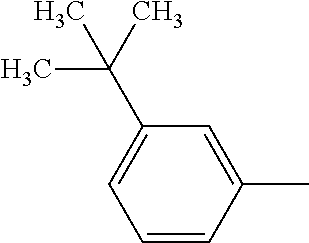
C1(C)=CC(C(C)(C)C)=CC=C1
